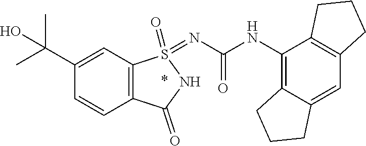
C12=C(NC(=O)N=S3(=O)C4=C(C=CC(C(C)(C)O)=C4)C(=O)N3)C3=C(C=C1CCC2)CCC3
